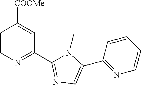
C1=CN=C(C2=NC=C(C3=NC=CC=C3)N2C)C=C1[COOMe]
